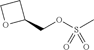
C1(COS(C)(=O)=O)CCO1
